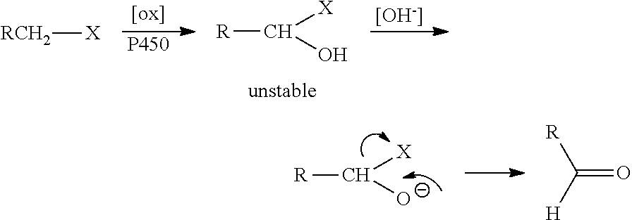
[P450].[R]C([X])O.[OH].[RCH2][X].[R]C([X])[O-].C(=O)([H])[R]
